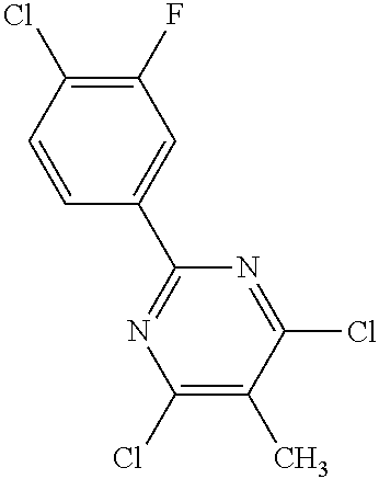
C1=CC(C2=NC(Cl)=C(C)C(Cl)=N2)=CC(F)=C1Cl
